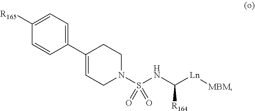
C1(C2=CCN(S(NC([R164])[Ln][MBM])(=O)=O)CC2)=CC=C([R165])C=C1
